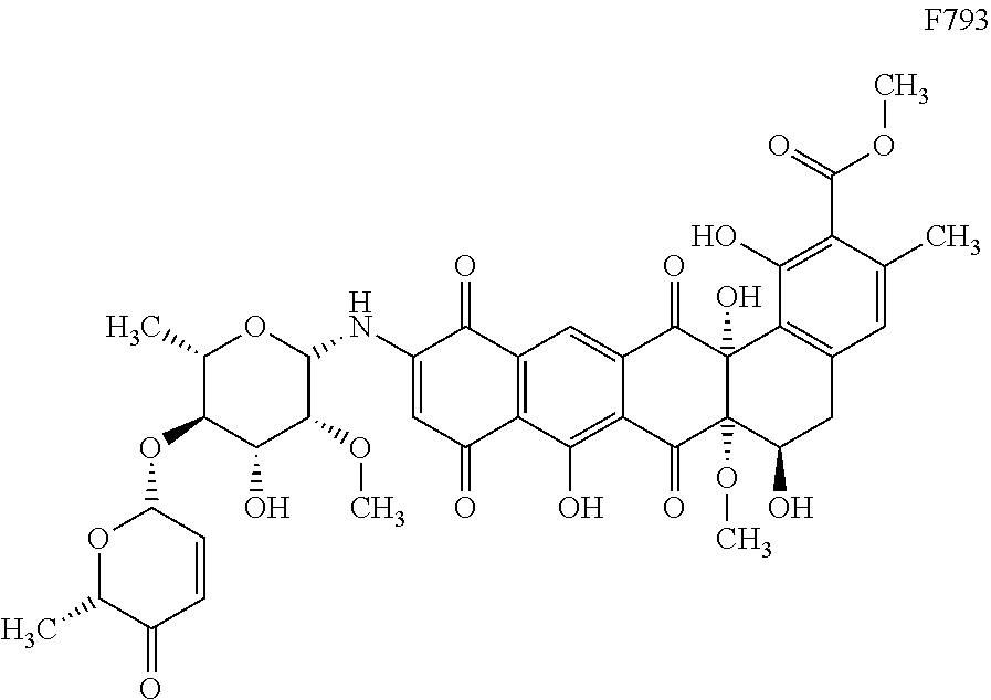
C1(C)C(OC2OC(C)C(=O)C=C2)C(O)C(OC)C(NC2=CC(=O)C3=C(C2=O)C=C2C(=C3O)C(=O)C3(OC)C(O)(C2=O)C2=C(CC3O)C=C(C)C(C(=O)OC)=C2O)O1
